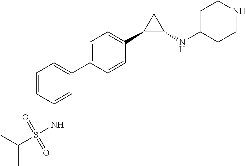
C1=CC(NS(C(C)C)(=O)=O)=CC(C2=CC=C(C3C(NC4CCNCC4)C3)C=C2)=C1
